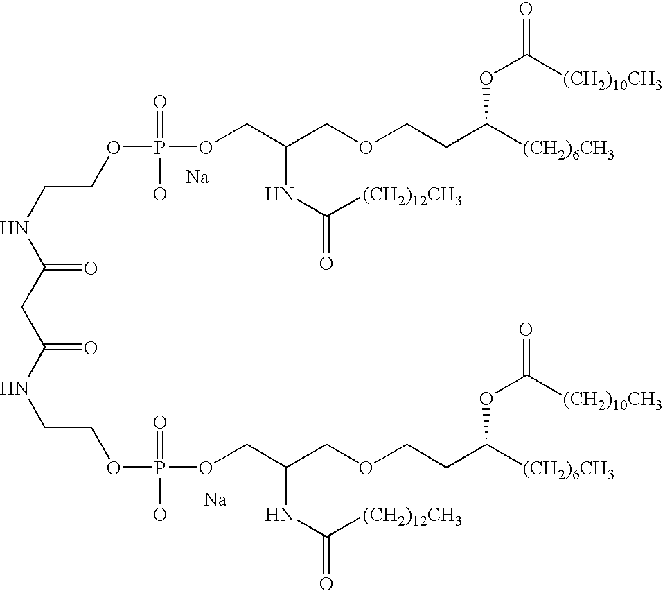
[Na].[Na].N(CCOP(OCC(COCCC([(CH2)6CH3])OC(=O)[(CH2)10CH3])NC(=O)[(CH2)12CH3])(=O)O)C(=O)CC(NCCOP(O)(=O)OCC(COCCC([(CH2)6CH3])OC(=O)[(CH2)10CH3])NC(=O)[(CH2)12CH3])=O
